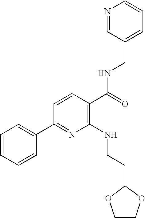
C1=CC=CC(C2=NC(NCCC3OCCO3)=C(C(=O)NCC3=CC=CN=C3)C=C2)=C1
